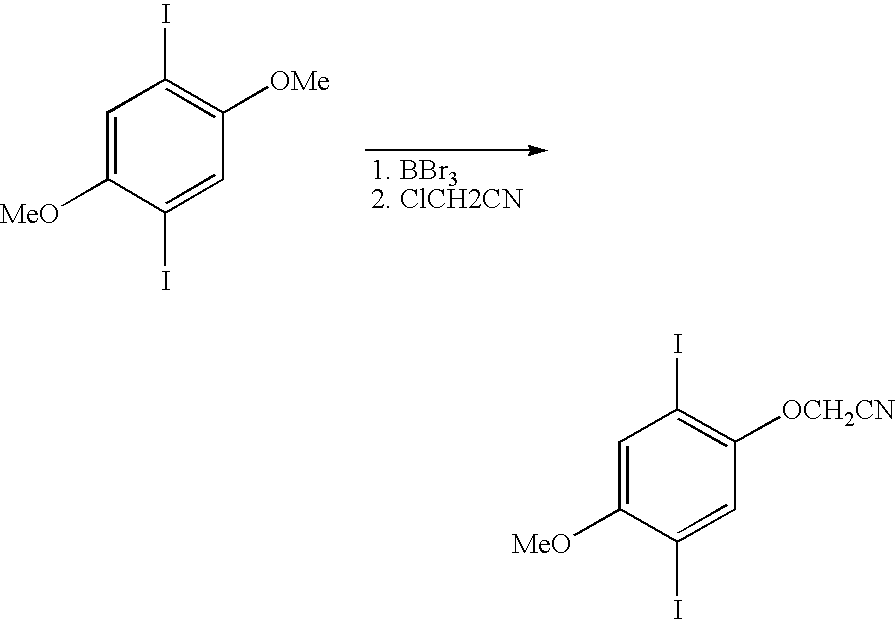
C1=C([MeO])C(I)=CC([OMe])=C1I.C1=C([MeO])C(I)=CC([OCH2CN])=C1I
